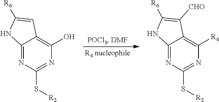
C12=NC(S[R2])=NC(O)=C1C=C([R6])N2.C12=NC(S[R2])=NC([R4])=C1C([CHO])=C([R6])N2
